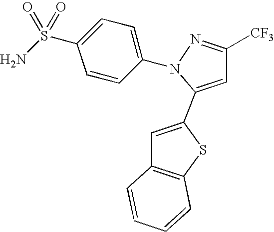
C1=C(C2=CC3=C(S2)C=CC=C3)N(C2=CC=C(S(N)(=O)=O)C=C2)N=C1[CF3]
